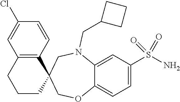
C1CC2(C3=C(C1)C=C(Cl)C=C3)COC1=CC=C(S(N)(=O)=O)C=C1N(CC1CCC1)C2
